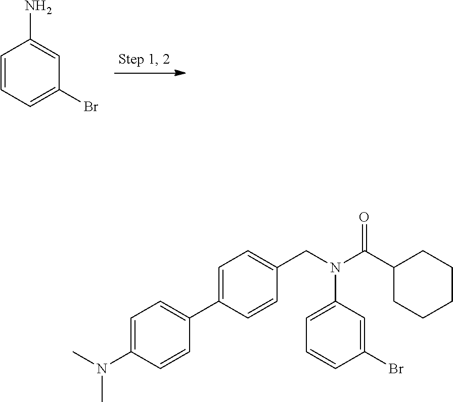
C1=CC=C(Br)C=C1N.C1=C(N(C)C)C=CC(C2=CC=C(CN(C(C3CCCCC3)=O)C3=CC=CC(Br)=C3)C=C2)=C1
